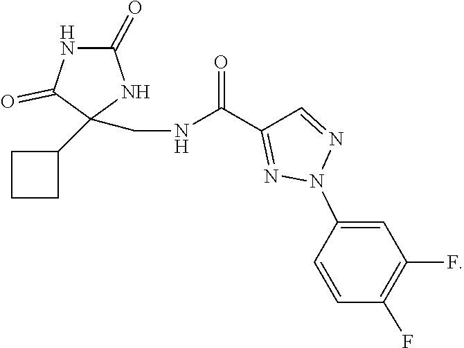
C1(C(NCC2(C3CCC3)NC(=O)NC2=O)=O)=NN(C2=CC(F)=C(F)C=C2)N=C1
